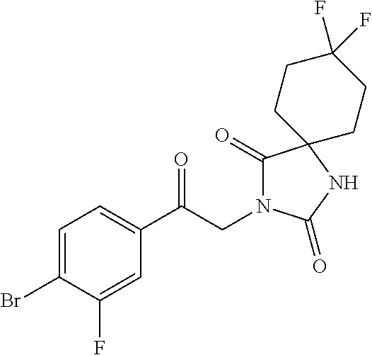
C1(C(CN2C(=O)C3(NC2=O)CCC(F)(F)CC3)=O)=CC=C(Br)C(F)=C1
